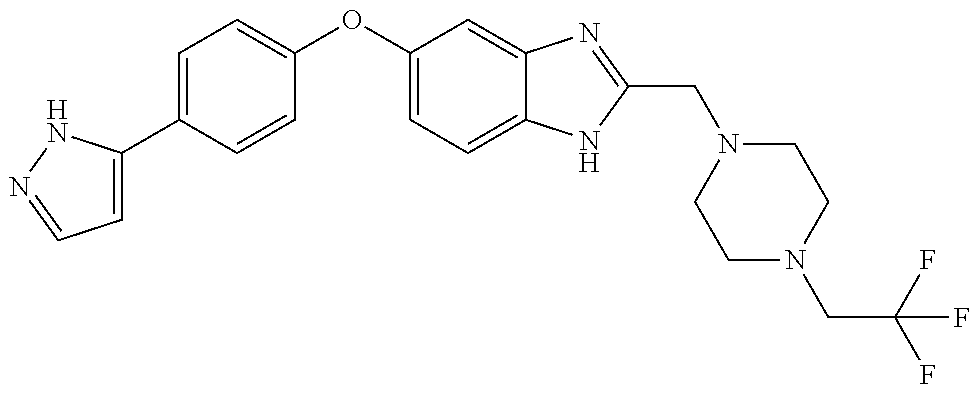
C1=C(C2=CC=C(OC3=CC=C4C(=C3)N=C(CN3CCN(CC(F)(F)F)CC3)N4)C=C2)NN=C1
